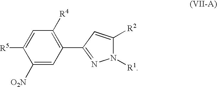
C1=C([R5])C([O2N])=CC(C2=NN([R1])C([R2])=C2)=C1[R4]
